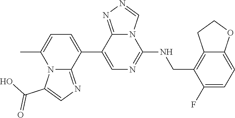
C1(C2=CC=C(C)N3C2=NC=C3C(O)=O)=CN=C(NCC2=C3C(=CC=C2F)OCC3)N2C1=NN=C2
